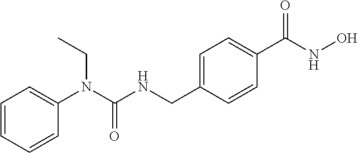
C1=CC=CC(N(C(NCC2=CC=C(C(NO)=O)C=C2)=O)CC)=C1
